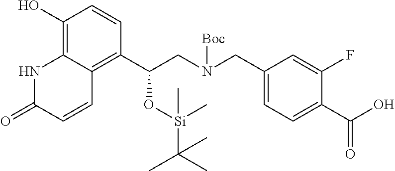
C1(O)=C2C(=C(C(CN(CC3=CC=C(C(O)=O)C(F)=C3)[Boc])O[Si](C(C)(C)C)(C)C)C=C1)C=CC(=O)N2
